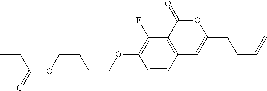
C1=CC2=C(C(F)=C1OCCCCOC(=O)CC)C(=O)OC(CCC=C)=C2
